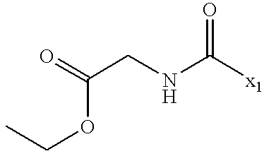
CCOC(=O)CNC([x1])=O
